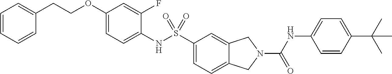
C1(OCCC2=CC=CC=C2)=CC=C(NS(C2=CC=C3C(=C2)CN(C(NC2=CC=C(C(C)(C)C)C=C2)=O)C3)(=O)=O)C(F)=C1
